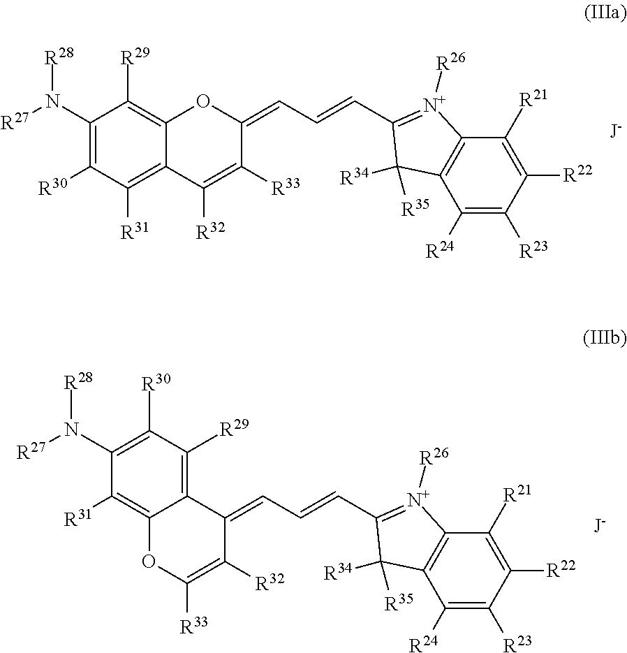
C1(N([R27])[R28])=C([R30])C([R31])=C2C(=C1[R29])OC(=CC=CC1=[N+]([R26])C3=C(C([R24])=C([R23])C([R22])=C3[R21])C1([R35])[R34])C([R33])=C2[R32].O1C2=C([R31])C(N([R28])[R27])=C([R30])C([R29])=C2C(=CC=CC2=[N+]([R26])C3=C(C([R24])=C([R23])C([R22])=C3[R21])C2([R35])[R34])C([R32])=C1[R33]
